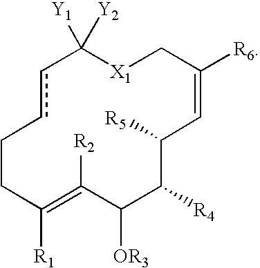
c1cCCC([R1])=C([R2])C([OR3])C([R4])C([R5])C=C([R6])C[X1]C1([Y1])[Y2]
